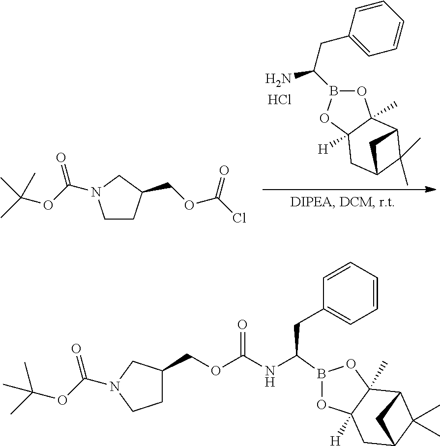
C1CC(COC(Cl)=O)CN1C(OC(C)(C)C)=O.O1B(C(CC2=CC=CC=C2)N)OC2([H])C1(C)C1C(C)(C)C(C2)C1.Cl.B1(C(NC(OCC2CCN(C(OC(C)(C)C)=O)C2)=O)CC2=CC=CC=C2)OC2([H])C(C)(O1)C1C(C)(C)C(C2)C1
